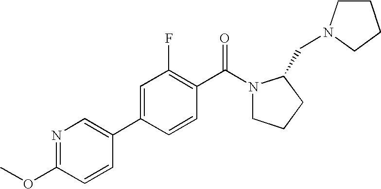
N1=C(OC)C=CC(C2=CC(F)=C(C(=O)N3CCCC3CN3CCCC3)C=C2)=C1
